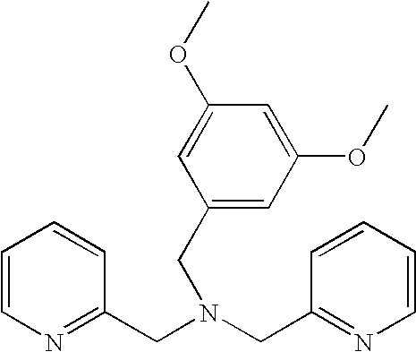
C1=CN=C(CN(CC2=NC=CC=C2)CC2=CC(OC)=CC(OC)=C2)C=C1
